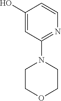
C1(O)=CC(N2CCOCC2)=NC=C1
